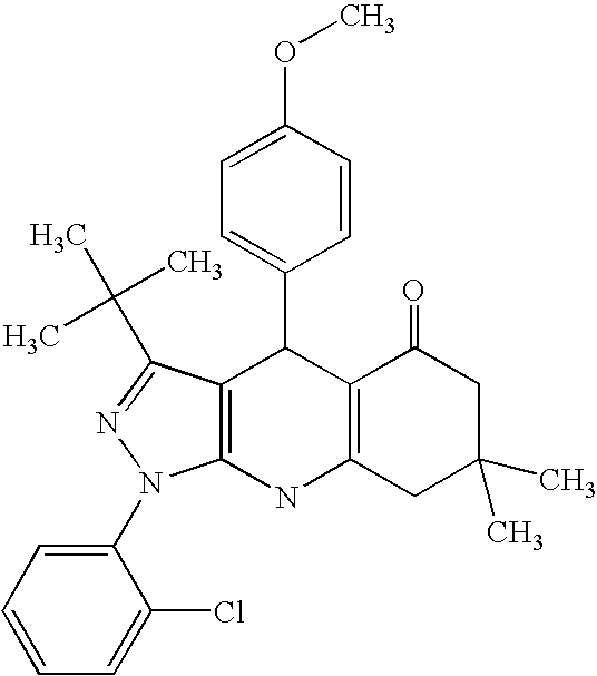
C12=C(NC3=C(C1C1=CC=C(OC)C=C1)C(C(C)(C)C)=NN3C1=CC=CC=C1Cl)CC(C)(C)CC2=O
